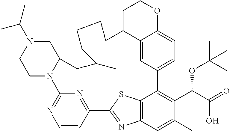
C12=CC3=CC=C1OCCC2CCCCC(C)CC1N(C2=NC=CC(=N2)C2=NC4=C(C3=C(C(C(O)=O)OC(C)(C)C)C(C)=C4)S2)CCN(C(C)C)C1
